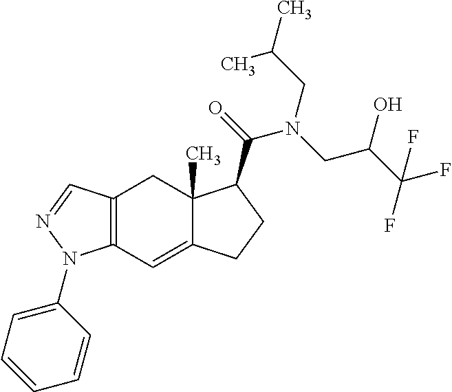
C12=C(C=C3C(C)(C1)C(C(=O)N(CC(C(F)(F)F)O)CC(C)C)CC3)N(C1=CC=CC=C1)N=C2
